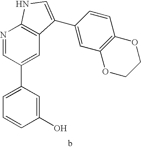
C1(O)=CC(C2=CC3=C(N=C2)NC=C3C2=CC3=C(C=C2)OCCO3)=CC=C1
